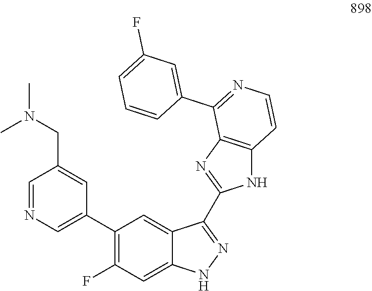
C1(C2=CN=CC(CN(C)C)=C2)=C(F)C=C2C(=C1)C(C1=NC3=C(N1)C=CN=C3C1=CC(F)=CC=C1)=NN2
